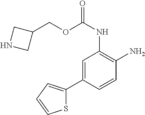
C1(COC(NC2=C(N)C=CC(C3=CC=CS3)=C2)=O)CNC1
